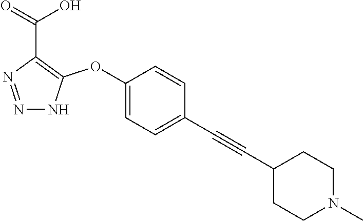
C1(OC2=C(C(=O)O)N=NN2)=CC=C(C#CC2CCN(C)CC2)C=C1
